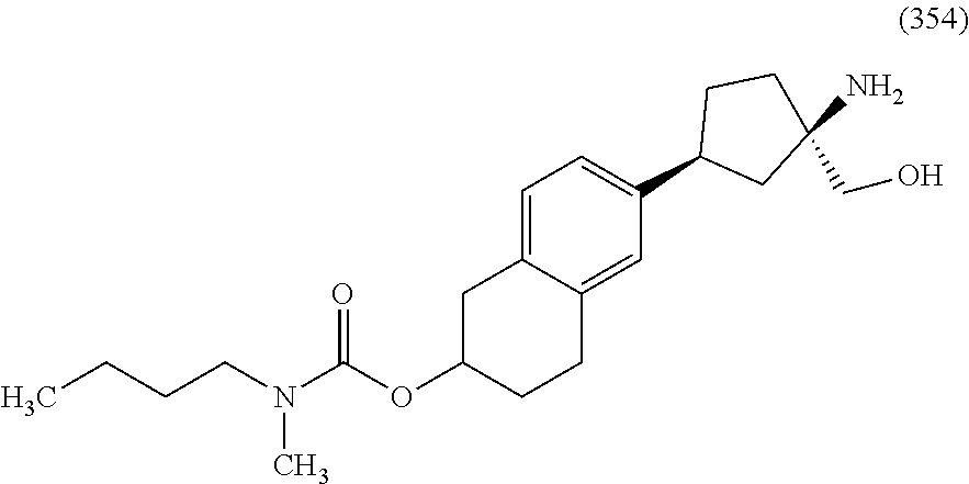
C1C(OC(N(CCCC)C)=O)CCC2=CC(C3CC(N)(CO)CC3)=CC=C12
